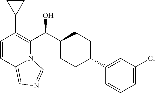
C1=CC2=CN=CN2C(C(C2CCC(C3=CC(Cl)=CC=C3)CC2)O)=C1C1CC1
